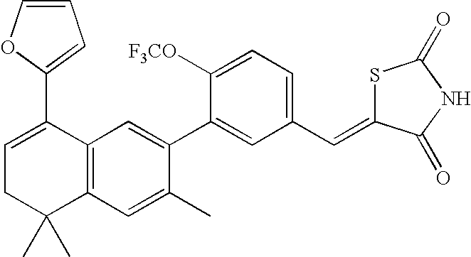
C1=C(C2=CC=CO2)C2=C(C(C)(C)C1)C=C(C)C(C1=CC(C=C3SC(=O)NC3=O)=CC=C1[F3CO])=C2
